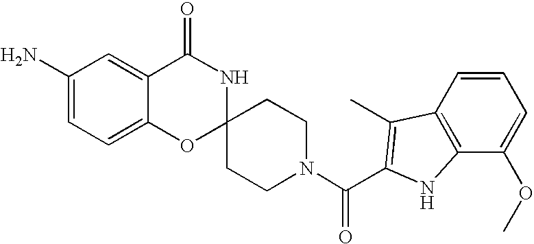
C1(N)=CC=C2C(=C1)C(=O)NC1(O2)CCN(C(=O)C2=C(C)C3=C(C(OC)=CC=C3)N2)CC1
